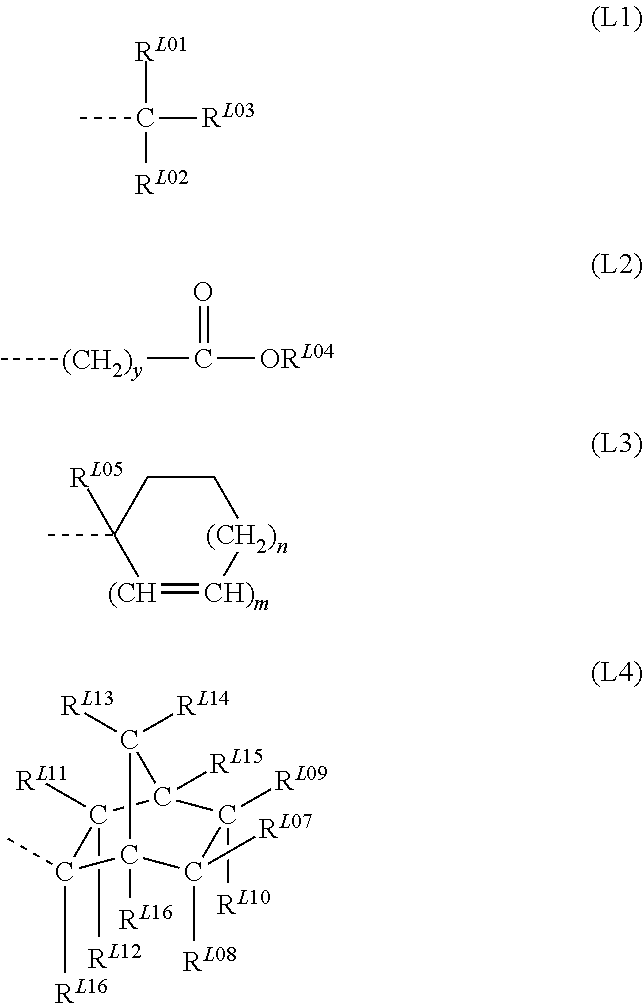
[RL01]C([RL03])([RL02])C.O=C([ORL04])[(CH2)y]C.[(CH]1=[CH)m][(CH2)n]CCC1([RL05])C.C1([RL16])(C)C2([RL16])C([RL08])([RL07])C([RL10])([RL09])C([RL15])(C1([RL11])[RL12])C2([RL13])[RL14]
